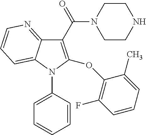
C1(C(N2CCNCC2)=O)=C(OC2=C(F)C=CC=C2C)N(C2=CC=CC=C2)C2=CC=CN=C12
